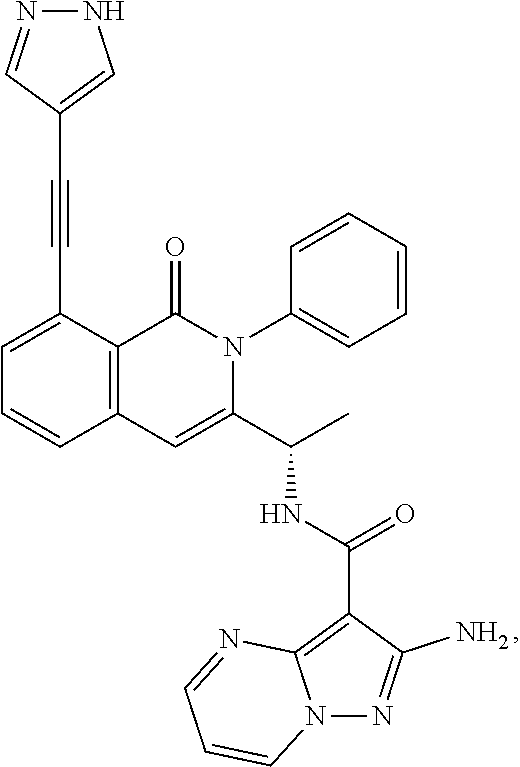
C1=C(C#CC2=CNN=C2)C2=C(C=C1)C=C(C(C)NC(=O)C1=C3N(N=C1N)C=CC=N3)N(C1=CC=CC=C1)C2=O
